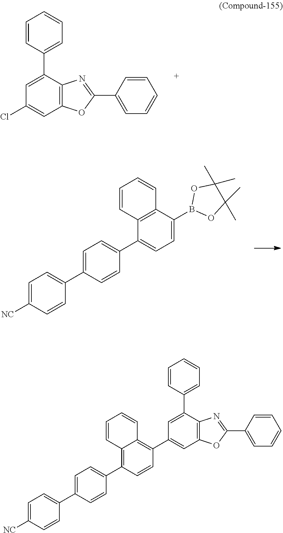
C1(C2=NC3=C(O2)C=C(Cl)C=C3C2=CC=CC=C2)=CC=CC=C1.C1=CC2=C(C=C1)C(B1OC(C)(C)C(C)(C)O1)=CC=C2C1=CC=C(C2=CC=C([NC])C=C2)C=C1.C1(C2=NC3=C(O2)C=C(C2=C4C=CC=CC4=C(C4=CC=C(C5=CC=C([NC])C=C5)C=C4)C=C2)C=C3C2=CC=CC=C2)=CC=CC=C1
